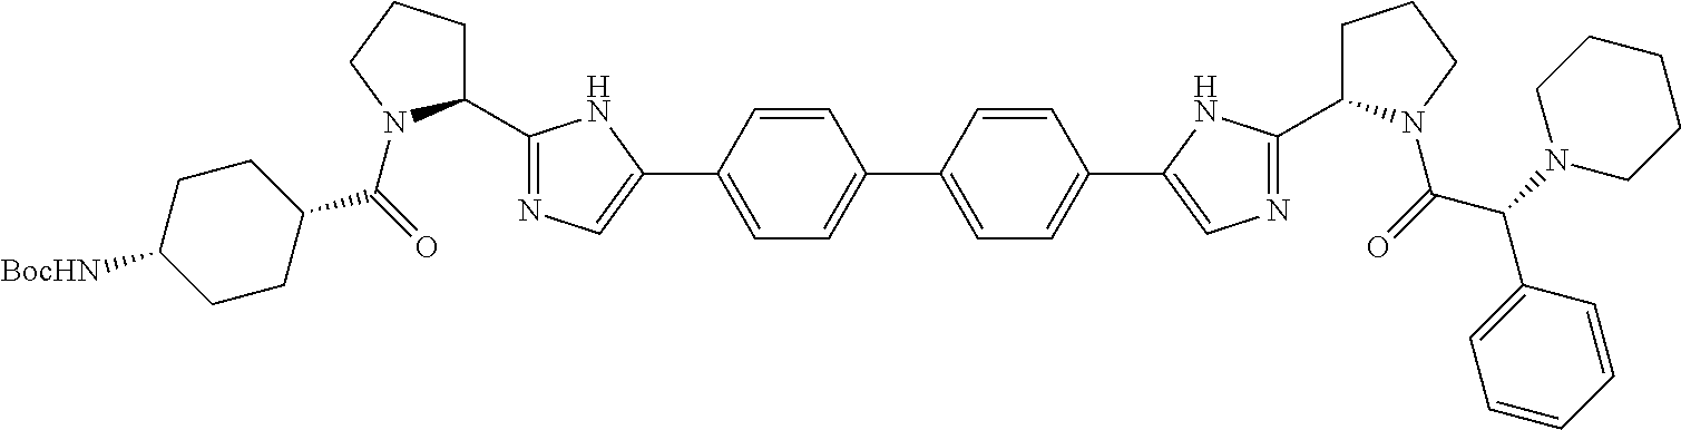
C1(C(=O)N2C(C3=NC=C(C4=CC=C(C5=CC=C(C6=CN=C(C7CCCN7C(=O)C(N7CCCCC7)C7=CC=CC=C7)N6)C=C5)C=C4)N3)CCC2)CCC([BocHN])CC1
